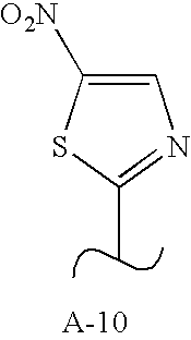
C1(C)=NC=C([O2N])S1
